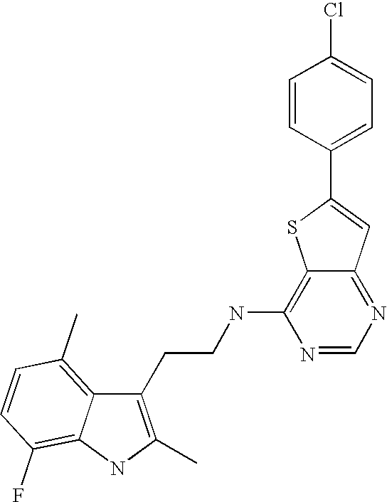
C1(CCNC2=C3C(=NC=N2)C=C(C2=CC=C(Cl)C=C2)S3)=C(C)NC2=C(F)C=CC(C)=C12
